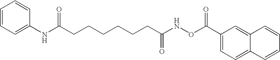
C1=CC=C(NC(CCCCCCC(NOC(C2=CC=C3C(=C2)C=CC=C3)=O)=O)=O)C=C1
